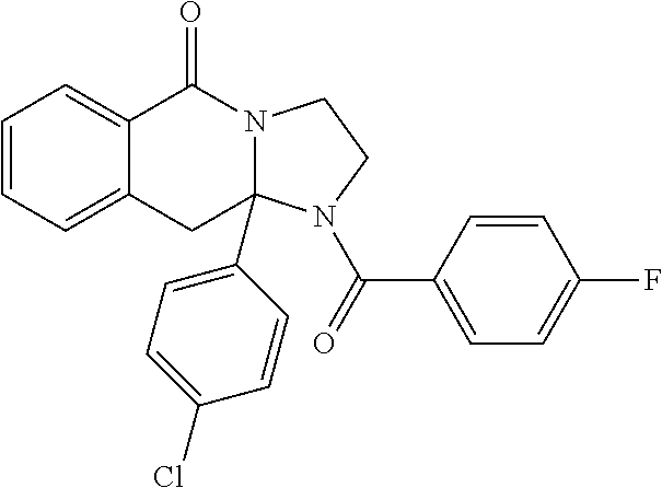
C1=CC=C2C(=C1)C(=O)N1C(C3=CC=C(Cl)C=C3)(C2)N(C(=O)C2=CC=C(F)C=C2)CC1
